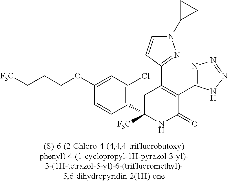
C1(C2=C(C3=NN=NN3)C(=O)NC(C3=C(Cl)C=C(OCCC[F3C])C=C3)([F3C])C2)=NN(C2CC2)C=C1
